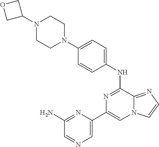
C1=C(C2=CN3C(=NC=C3)C(NC3=CC=C(N4CCN(C5COC5)CC4)C=C3)=N2)N=C(N)C=N1
